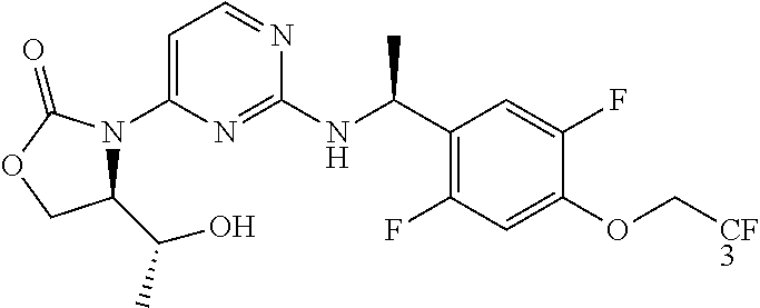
C1=C(N2C(C(C)O)COC2=O)N=C(NC(C2=C(F)C=C(OC[CF3])C(F)=C2)C)N=C1
